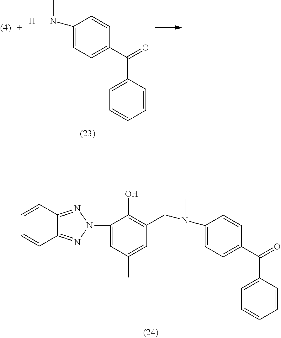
C1=C(N(C)CC2=C(O)C(N3N=C4C=CC=CC4=N3)=CC(C)=C2)C=CC(C(=O)C2=CC=CC=C2)=C1.C1=C(N(C)[H])C=CC(C(=O)C2=CC=CC=C2)=C1
